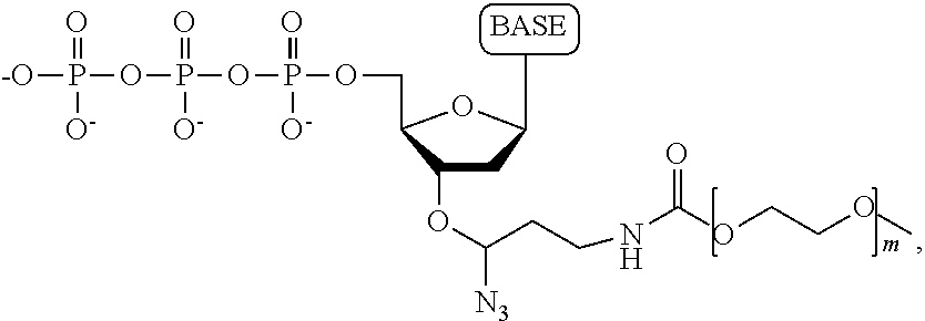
C1(OC(CCNC(OCCOC)=O)[N3])CC(C)OC1COP(OP(OP([-O])(=O)[O-])(=O)[O-])(=O)[O-]
